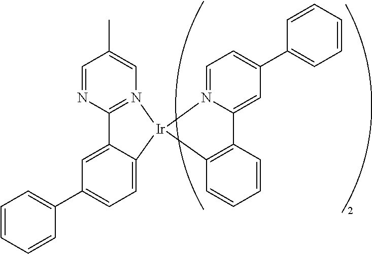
C1=CC=CC(C2=CC=C3C(=C2)C2=N(C=C(C)C=N2)[Ir]32N3=CC=C(C4=CC=CC=C4)C=C3C3=C2C=CC=C3)=C1
